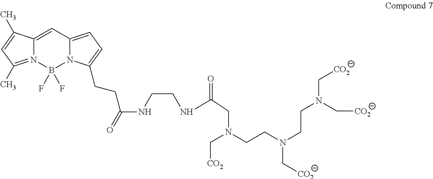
C12=CC3=CC=C(CCC(NCCNC(=O)CN(C[CO2])CCN(C[CO2])CCN(C[CO2])C[CO2])=O)N3B(F)(F)N1=C(C)C=C2C
